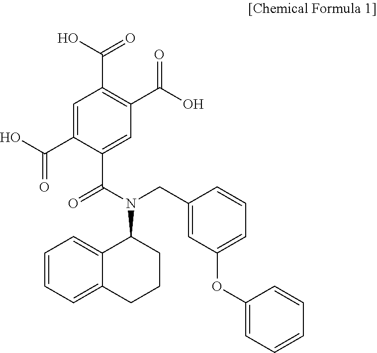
C1=C(C(O)=O)C(C(N(CC2=CC(OC3=CC=CC=C3)=CC=C2)C2CCCC3=CC=CC=C23)=O)=CC(C(O)=O)=C1C(O)=O
